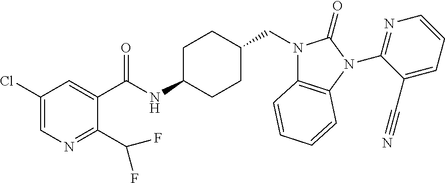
C1(Cl)=CN=C(C(F)F)C(C(NC2CCC(CN3C4=C(N(C5=NC=CC=C5C#N)C3=O)C=CC=C4)CC2)=O)=C1
